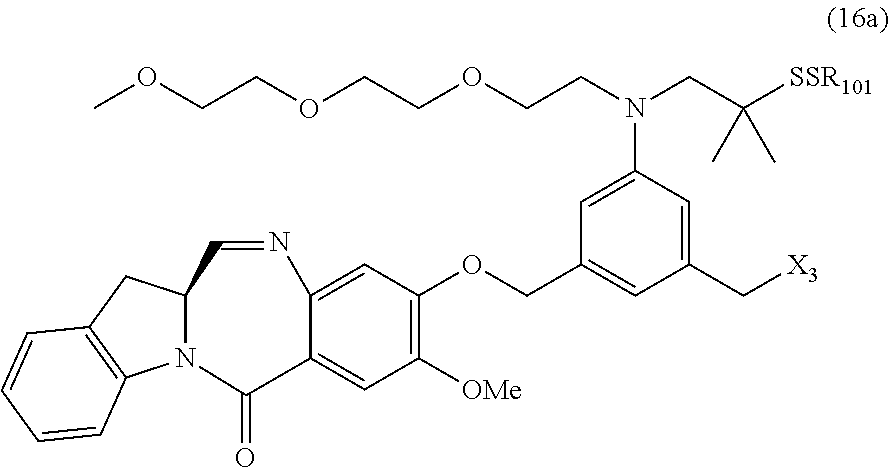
C1(OCC2=CC(C[X3])=CC(N(CCOCCOCCOC)CC([SSR101])(C)C)=C2)=C([OMe])C=C2C(=C1)N=CC1N(C3=C(C1)C=CC=C3)C2=O
